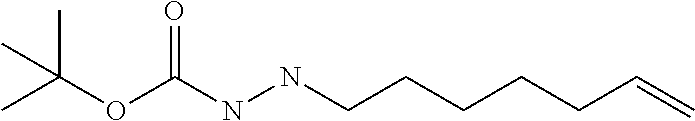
CC(OC(NNCCCCCC=C)=O)(C)C
